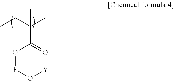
CCC(C)(C)C(=O)OFO[Y]
